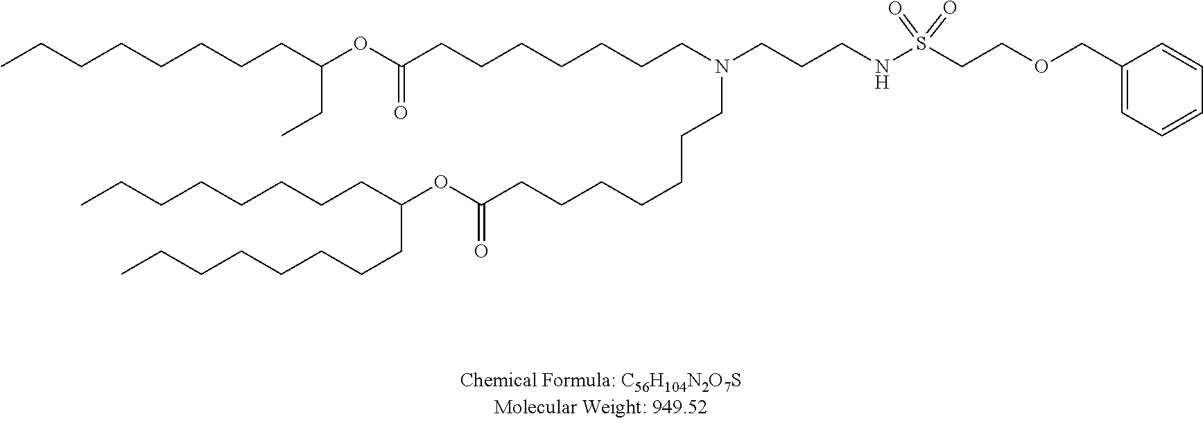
CCCCCCCCC(OC(CCCCCCCN(CCCNS(CCOCC1=CC=CC=C1)(=O)=O)CCCCCCCC(OC(CCCCCCCC)CCCCCCCC)=O)=O)CC
